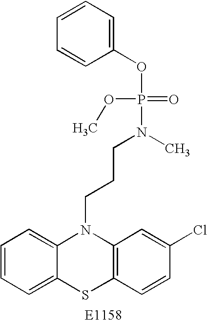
C1=CC=C2C(=C1)N(CCCN(P(OC)(=O)OC1=CC=CC=C1)C)C1=C(S2)C=CC(Cl)=C1
